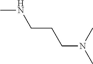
C(CCNC)N(C)C
